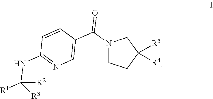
C1CN(C(C2=CN=C(NC([R1])([R3])[R2])C=C2)=O)CC1([R5])[R4]
